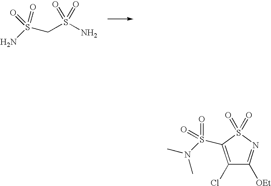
S(CS(N)(=O)=O)(N)(=O)=O.C1(Cl)=C(S(N(C)C)(=O)=O)S(=O)(=O)N=C1[OEt]
